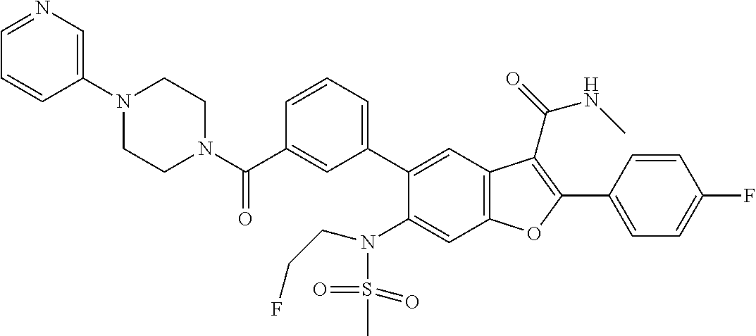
C1=CC(C2=C(C(=O)NC)C3=C(C=C(N(S(=O)(=O)C)CCF)C(C4=CC=CC(C(N5CCN(C6=CN=CC=C6)CC5)=O)=C4)=C3)O2)=CC=C1F
